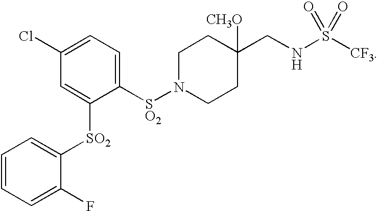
N1([SO2]C2=CC=C(Cl)C=C2[SO2]C2=CC=CC=C2F)CCC(CNS([CF3])(=O)=O)([CH3O])CC1
